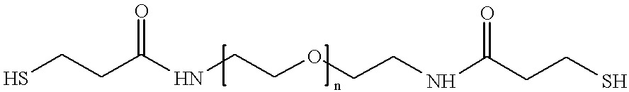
N(CCOCCNC(CCS)=O)C(CCS)=O
